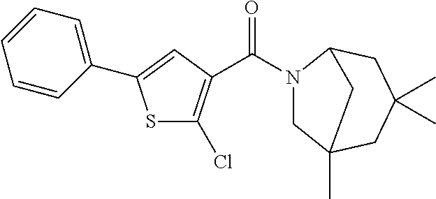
C1(C2=CC(C(N3CC4(C)CC(C)(C)CC3C4)=O)=C(Cl)S2)=CC=CC=C1
